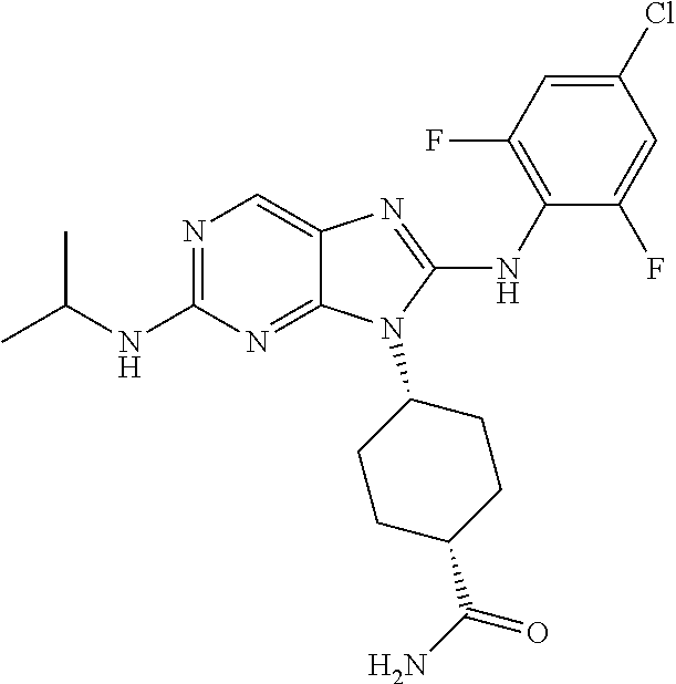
N1=C(NC(C)C)N=C2C(=C1)N=C(NC1=C(F)C=C(Cl)C=C1F)N2C1CCC(C(N)=O)CC1
